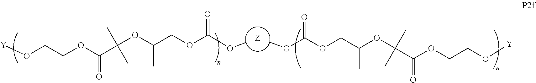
[Y]OCCOC(=O)C(C)(C)OC(COC(O[Z]OC(OCC(C)OC(C)(C)C(OCCO[Y])=O)=O)=O)C
